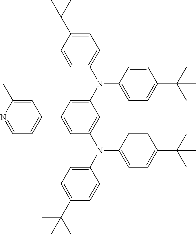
C1=C(C)N=CC=C1C1=CC(N(C2=CC=C(C(C)(C)C)C=C2)C2=CC=C(C(C)(C)C)C=C2)=CC(N(C2=CC=C(C(C)(C)C)C=C2)C2=CC=C(C(C)(C)C)C=C2)=C1
